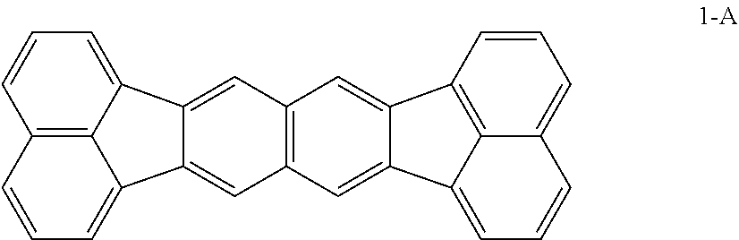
C12=C3C(=CC=C1)C1=CC4=C(C=C1C3=CC=C2)C=C1C2=CC=CC3=CC=CC(=C32)C1=C4
